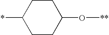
*C1CCC(O[**])CC1
